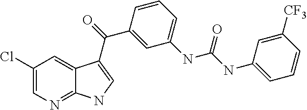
C1(Cl)=CN=C2C(=C1)C(C(C1=CC(NC(=O)NC3=CC=CC([CF3])=C3)=CC=C1)=O)=CN2
